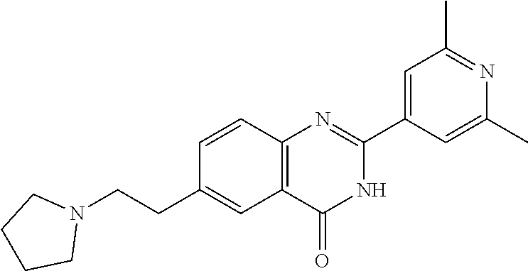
C1=C(C)N=C(C)C=C1C1=NC2=C(C=C(CCN3CCCC3)C=C2)C(=O)N1
